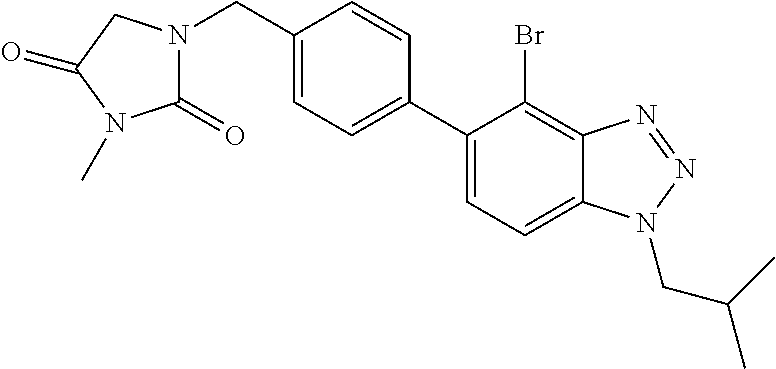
C1(C2=CC=C3C(=C2Br)N=NN3CC(C)C)=CC=C(CN2C(=O)N(C)C(=O)C2)C=C1
